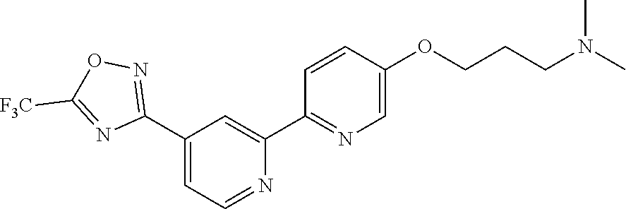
C1(C2=NOC([F3C])=N2)=CC=NC(C2=NC=C(OCCCN(C)C)C=C2)=C1
